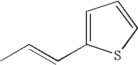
CC=CC1=CC=CS1
